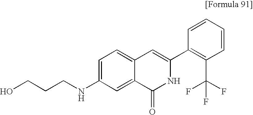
C1=CC=CC(C2=CC3=CC=C(NCCCO)C=C3C(=O)N2)=C1C(F)(F)F
